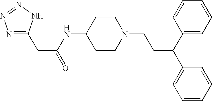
C1(NC(CC2=NN=NN2)=O)CCN(CCC(C2=CC=CC=C2)C2=CC=CC=C2)CC1
